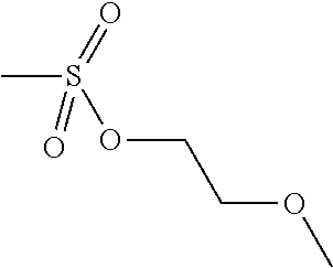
CS(OCCOC)(=O)=O
